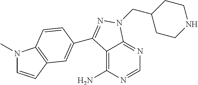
C1=NC(N)=C2C(=N1)N(CC1CCNCC1)N=C2C1=CC2=C(N(C)C=C2)C=C1
